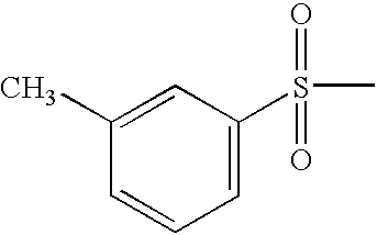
C1=C(S(C)(=O)=O)C=C(C)C=C1
